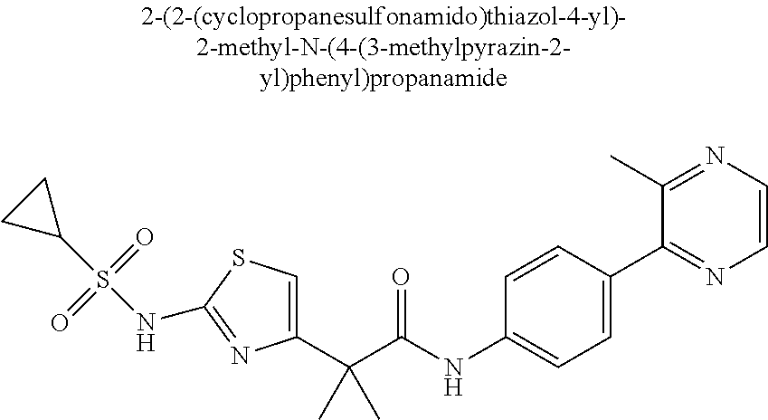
C1(C(C(NC2=CC=C(C3=NC=CN=C3C)C=C2)=O)(C)C)=CSC(NS(C2CC2)(=O)=O)=N1
